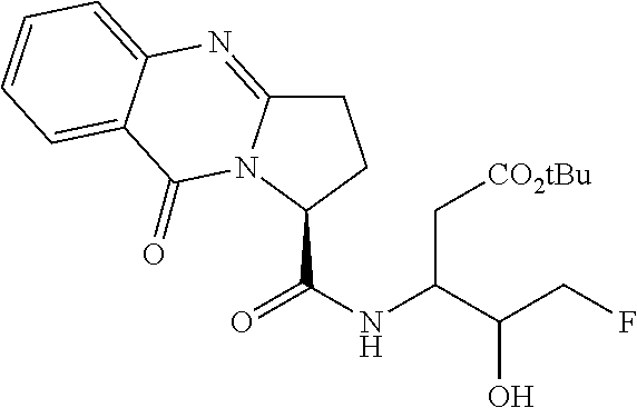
C1C2=NC3=CC=CC=C3C(=O)N2C(C(=O)NC(C(CF)O)C[CO2tBu])C1
